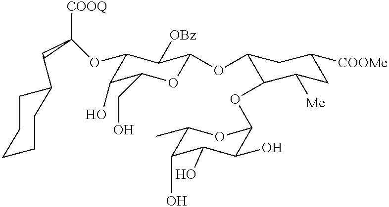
C1(CC([COOQ])OC2C(O)C(CO)OC(OC3C(OC4C(O)C(O)C(O)C(C)O4)C([Me])CC([COOMe])C3)C2[OBz])CCCCC1
